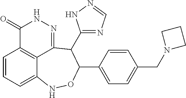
C1=CC=C2C3=C1C(=O)NN=C3C(C1=NC=NN1)C(C1=CC=C(CN3CCC3)C=C1)ON2
